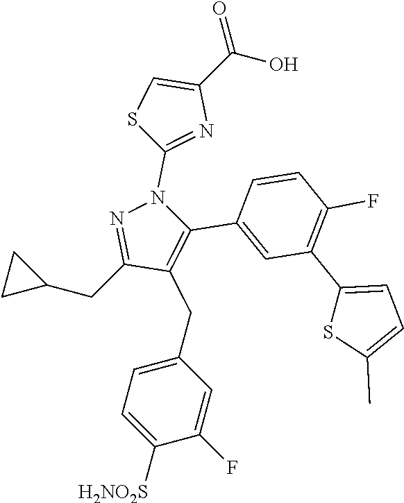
C(C1CC1)C1=NN(C2=NC(C(=O)O)=CS2)C(C2=CC(C3=CC=C(C)S3)=C(F)C=C2)=C1CC1=CC=C([H2NO2S])C(F)=C1
